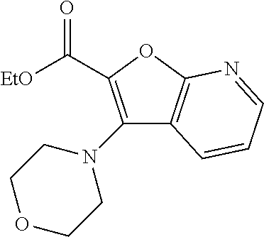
C1(N2CCOCC2)=C(C([EtO])=O)OC2=C1C=CC=N2
